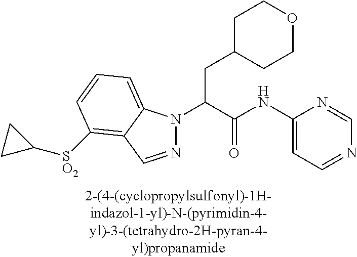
C1C(CC(N2N=CC3=C([SO2]C4CC4)C=CC=C23)C(NC2=CC=NC=N2)=O)CCOC1
